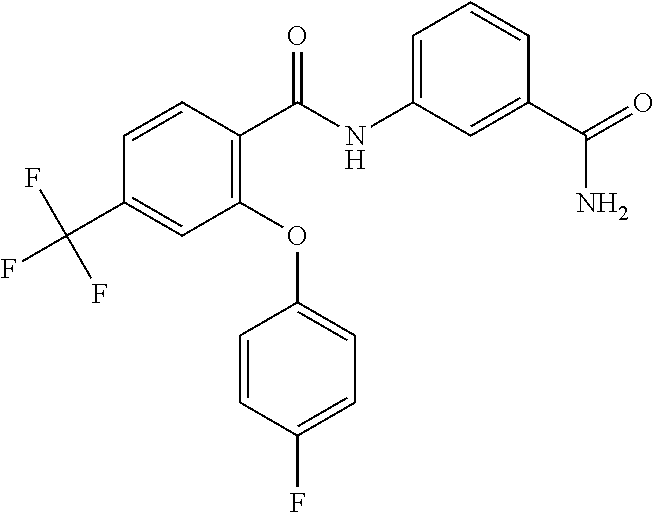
C1=C(NC(C2=C(OC3=CC=C(F)C=C3)C=C(C(F)(F)F)C=C2)=O)C=C(C(N)=O)C=C1
